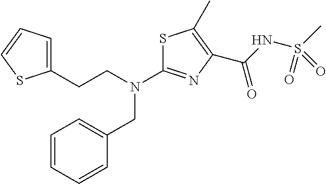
C(N(C1=NC(C(=O)NS(C)(=O)=O)=C(C)S1)CC1=CC=CC=C1)CC1=CC=CS1
